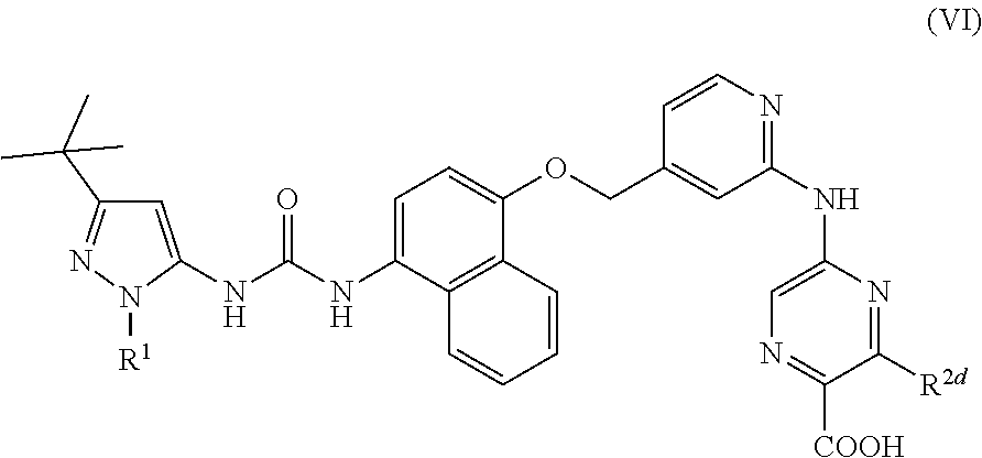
C1=C(NC(=O)NC2=CC(C(C)(C)C)=NN2[R1])C2=C(C(OCC3=CC(NC4=CN=C([COOH])C([R2d])=N4)=NC=C3)=C1)C=CC=C2
